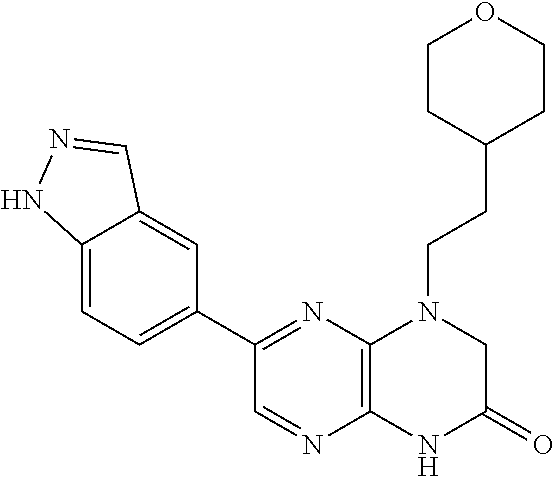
C12=CC=C(C3=NC4=C(N=C3)NC(=O)CN4CCC3CCOCC3)C=C1C=NN2
